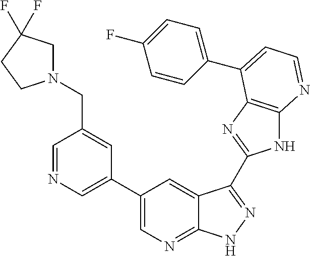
C1=NC=C(C2=CN=C3C(=C2)C(C2=NC4=C(N2)N=CC=C4C2=CC=C(F)C=C2)=NN3)C=C1CN1CC(F)(F)CC1
